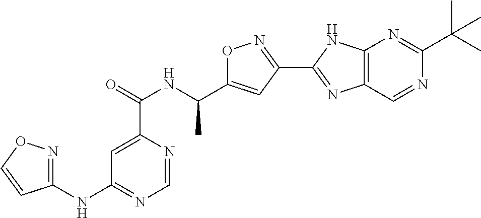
C1=NC(C(=O)NC(C2=CC(C3=NC4=C(N3)N=C(C(C)(C)C)N=C4)=NO2)C)=CC(NC2=NOC=C2)=N1
